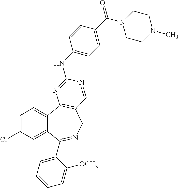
C1=C(Cl)C=C2C(=C1)C1=C(CN=C2C2=CC=CC=C2[OCH3])C=NC(NC2=CC=C(C(N3CCN(C)CC3)=O)C=C2)=N1
